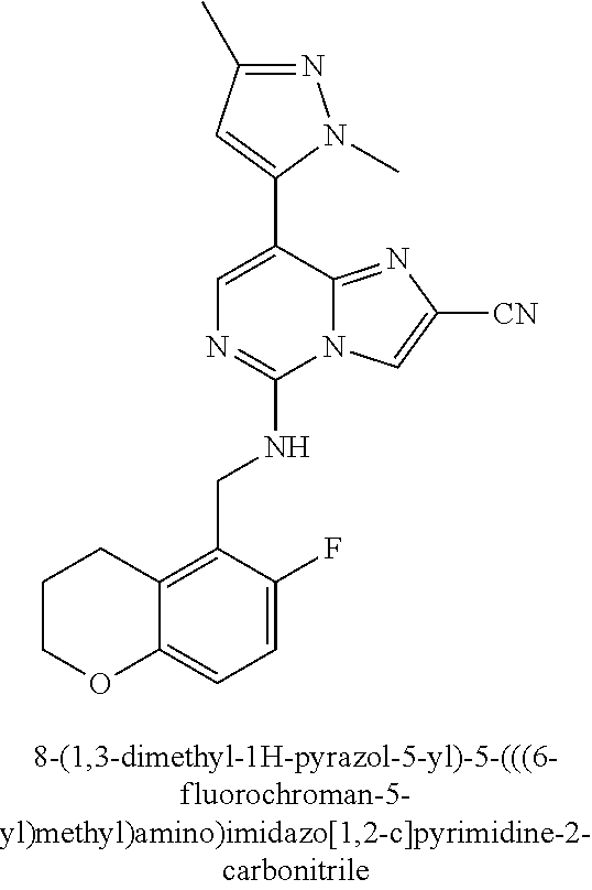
C12=CC=C(F)C(CNC3=NC=C(C4=CC(C)=NN4C)C4=NC([CN])=CN34)=C1CCCO2
